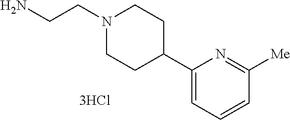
C1(C2CCN(CCN)CC2)=CC=CC([Me])=N1
